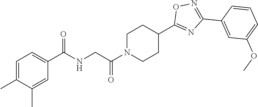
C1=C(C)C(C)=CC(C(NCC(N2CCC(C3=NC(C4=CC(OC)=CC=C4)=NO3)CC2)=O)=O)=C1
